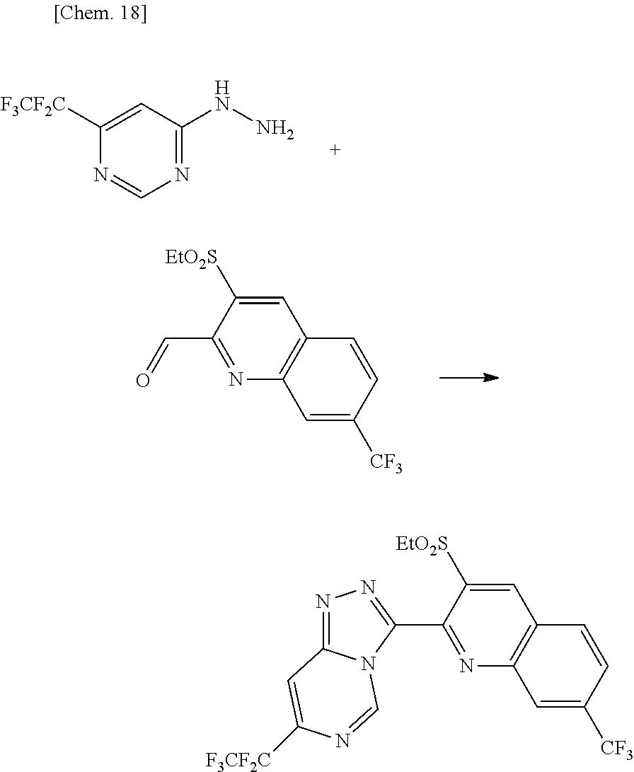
N1=C(NN)C=C([F3CF2C])N=C1.C1=C([EtO2S])C(C=O)=NC2=C1C=CC([CF3])=C2.C1=C([EtO2S])C(C2=NN=C3N2C=NC([F3CF2C])=C3)=NC2=C1C=CC([CF3])=C2
